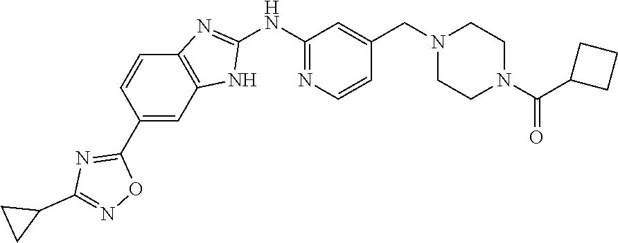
C1(C2=NC(C3CC3)=NO2)=CC2=C(C=C1)N=C(NC1=NC=CC(CN3CCN(C(C4CCC4)=O)CC3)=C1)N2
